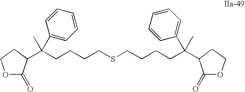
C(CCSCCCCC(C)(C1=CC=CC=C1)C1CCOC1=O)CC(C1=CC=CC=C1)(C)C1CCOC1=O
